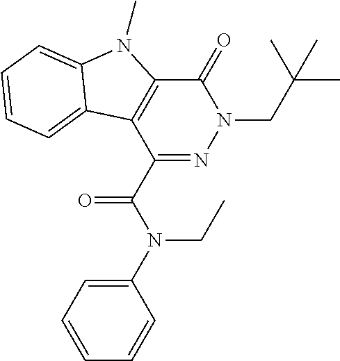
C1(=O)C2=C(C(C(N(C3=CC=CC=C3)CC)=O)=NN1CC(C)(C)C)C1=CC=CC=C1N2C
